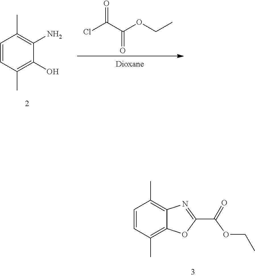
C1=CC(C)=C2C(=C1C)N=C(C(OCC)=O)O2.C1=CC(C)=C(O)C(N)=C1C.ClC(C(OCC)=O)=O
